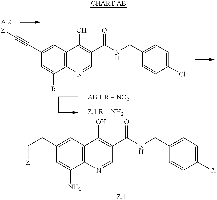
C1=C([R])C2=C(C=C1C#C[Z])C(O)=C(C(NCC1=CC=C(Cl)C=C1)=O)C=N2.C1=C(N)C2=C(C=C1CC[Z])C(O)=C(C(NCC1=CC=C(Cl)C=C1)=O)C=N2
